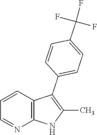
C1=CC2=C(N=C1)NC(C)=C2C1=CC=C(C(F)(F)F)C=C1
